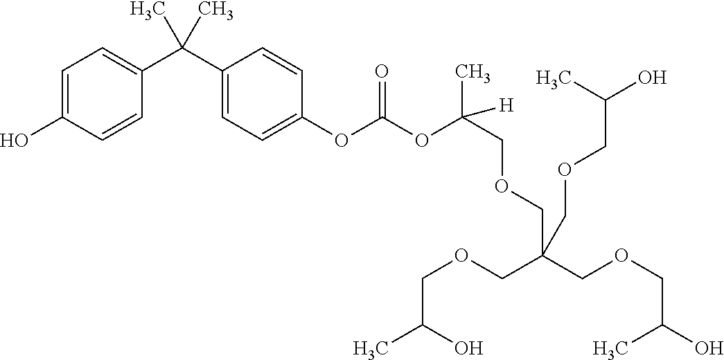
C1=C(O)C=CC(C(C2=CC=C(OC(OC(C)(COCC(COCC(O)C)(COCC(C)O)COCC(O)C)[H])=O)C=C2)(C)C)=C1
